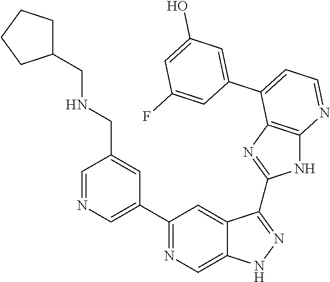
C1(C2=NC=C3C(=C2)C(C2=NC4=C(N2)N=CC=C4C2=CC(O)=CC(F)=C2)=NN3)=CN=CC(CNCC2CCCC2)=C1
